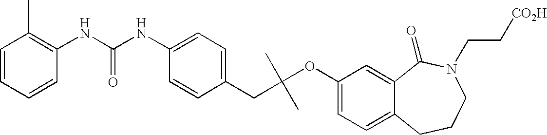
C1(CC(C)(C)OC2=CC=C3C(=C2)C(=O)N(CC[CO2H])CCC3)=CC=C(NC(NC2=C(C)C=CC=C2)=O)C=C1
